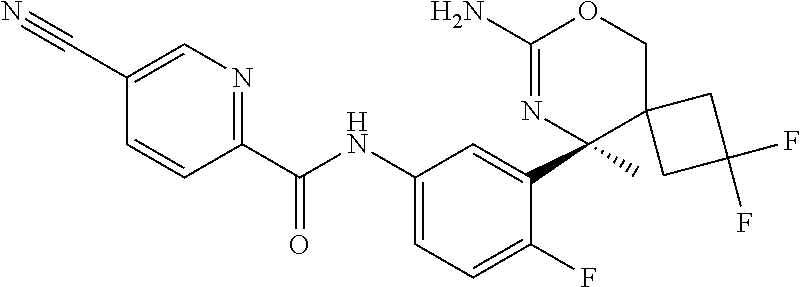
C1(C(NC2=CC=C(F)C(C3(C)C4(COC(N)=N3)CC(F)(F)C4)=C2)=O)=NC=C(C#N)C=C1
